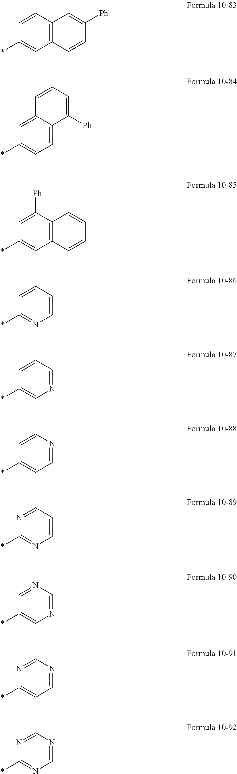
C1=C2C(=CC=C1*)C([Ph])=CC=C2.C1=C([Ph])C2=C(C=C1*)C=CC=C2.C1=CC=CN=C1*.C1=CC=NC=C1*.C1=CN=CC=C1*.N1=CC=CN=C1*.C1=NC=NC=C1*.N1=CN=CC=C1*.N1=CN=CN=C1*.C1=CC2=C(C=C1*)C=CC([Ph])=C2
